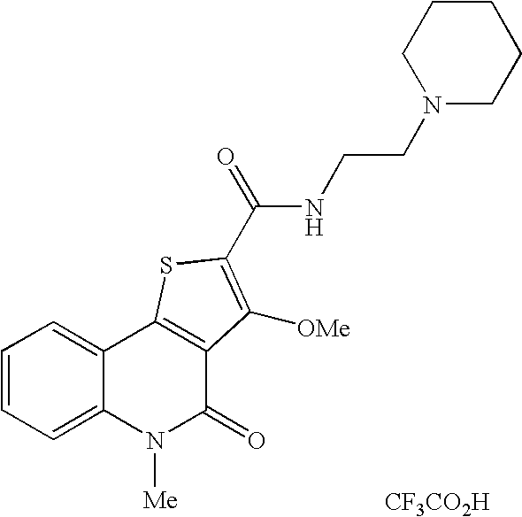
N(C(=O)C1=C([OMe])C2=C(C3=CC=CC=C3N([Me])C2=O)S1)CCN1CCCCC1.[CF3CO2H]
